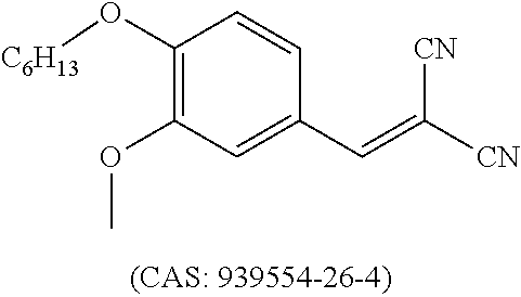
C1(O[C6H13])=C(OC)C=C(C=C([CN])[CN])C=C1
